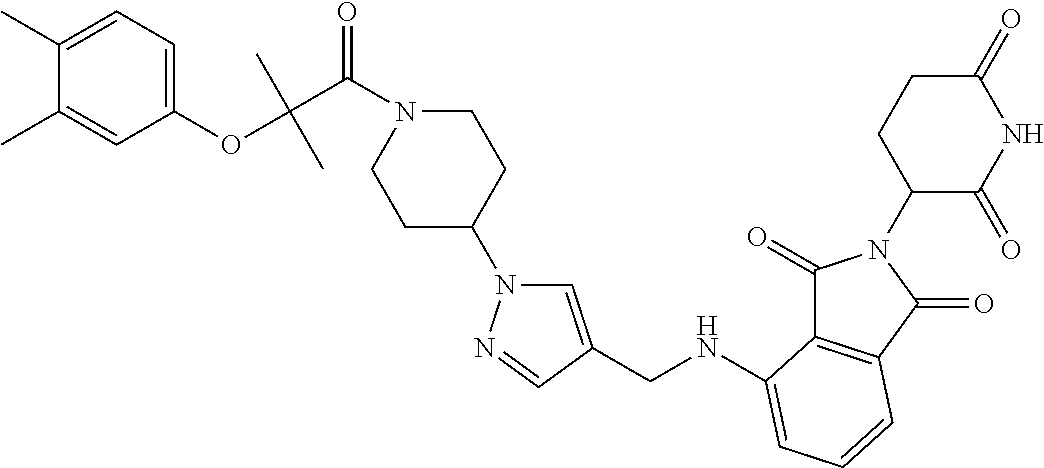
C1(C)=CC=C(OC(C(N2CCC(N3C=C(CNC4=CC=CC5=C4C(=O)N(C4C(=O)NC(=O)CC4)C5=O)C=N3)CC2)=O)(C)C)C=C1C
